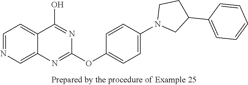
C1=NC=C2C(=C1)C(O)=NC(OC1=CC=C(N3CC(C4=CC=CC=C4)CC3)C=C1)=N2
